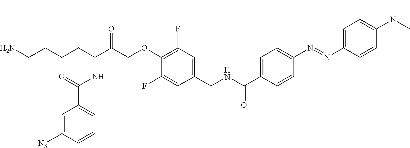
NCCCCC(C(COC1=C(F)C=C(CNC(=O)C2=CC=C(N=NC3=CC=C(N(C)C)C=C3)C=C2)C=C1F)=O)NC(=O)C1=CC=CC([N3])=C1
